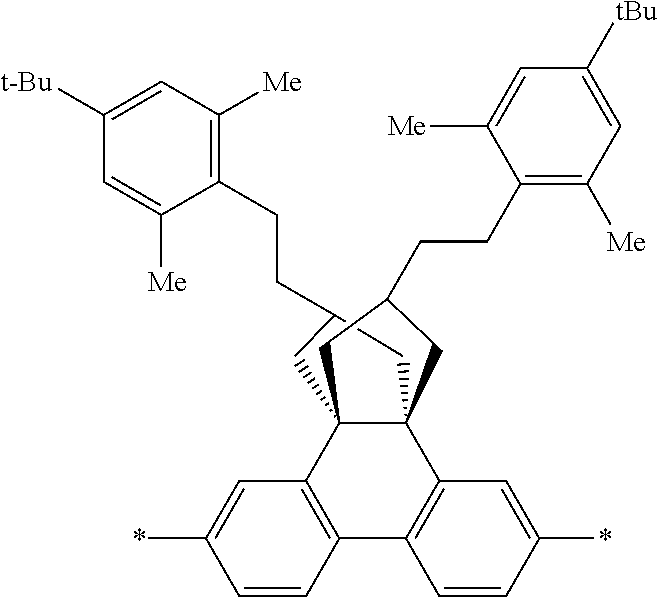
C1C(CCC2=C([Me])C=C([t-Bu])C=C2[Me])CC23C4=C(C=CC(*)=C4)C4=C(C=C(*)C=C4)C12CC(CCC1=C([Me])C=C([tBu])C=C1[Me])C3
